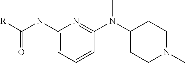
C1(NC(=O)[R])=CC=CC(N(C2CCN(C)CC2)C)=N1
